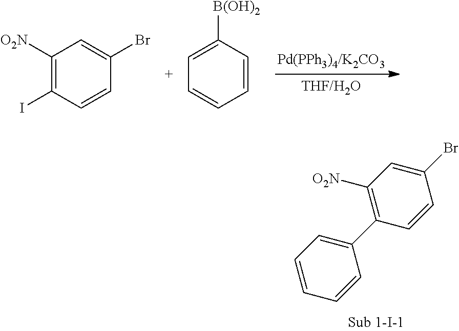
C1([O2N])=C(C2=CC=CC=C2)C=CC(Br)=C1.C1([O2N])=C(I)C=CC(Br)=C1.C1=C([B(OH)2])C=CC=C1
